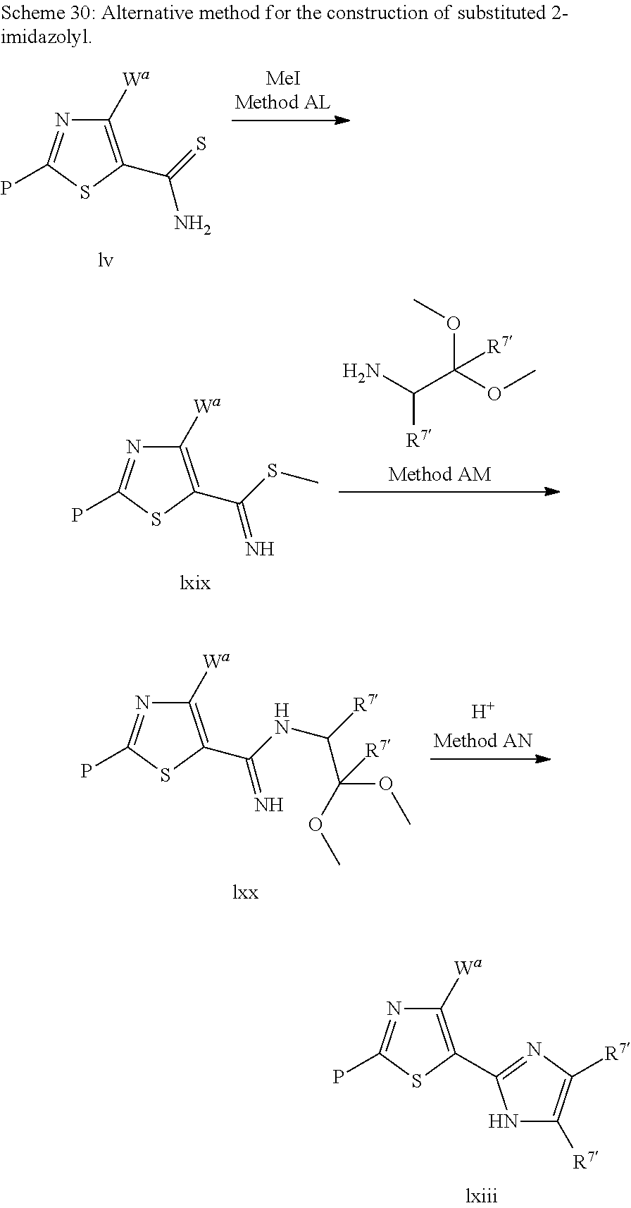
C1([Wa])=C(C2=NC([R7])=C([R7])N2)SC(P)=N1.C1([Wa])=C(C(SC)=N)SC(P)=N1.[R7]C(N)C(OC)(OC)[R7].C1([Wa])=C(C(NC([R7])C(OC)(OC)[R7])=N)SC(P)=N1.C1([Wa])=C(C(=S)N)SC(P)=N1
